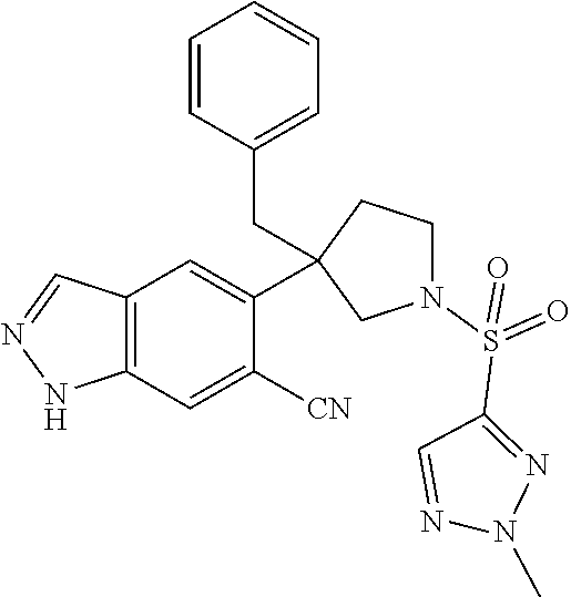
C12=C(C=C([CN])C(C3(CC4=CC=CC=C4)CN(S(=O)(C4=NN(C)N=C4)=O)CC3)=C1)NN=C2
